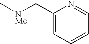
C1(C[NMe]C)=CC=CC=N1
